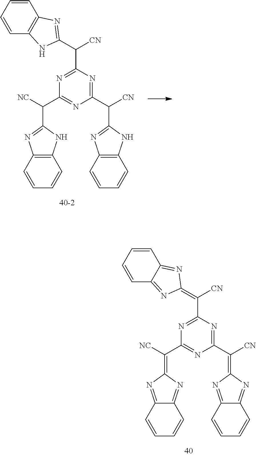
N1=C(C([CN])C2=NC3=C(C=CC=C3)N2)N=C(C(C2=NC3=C(N2)C=CC=C3)[CN])N=C1C([NC])C1=NC2=C(N1)C=CC=C2.N1=C(C([CN])=C2N=C3C=CC=CC3=N2)N=C(C(=C2N=C3C(=N2)C=CC=C3)[CN])N=C1C([NC])=C1N=C2C(=N1)C=CC=C2
